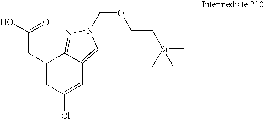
C1(CC(O)=O)=CC(Cl)=CC2=CN(COCC[Si](C)(C)C)N=C12
